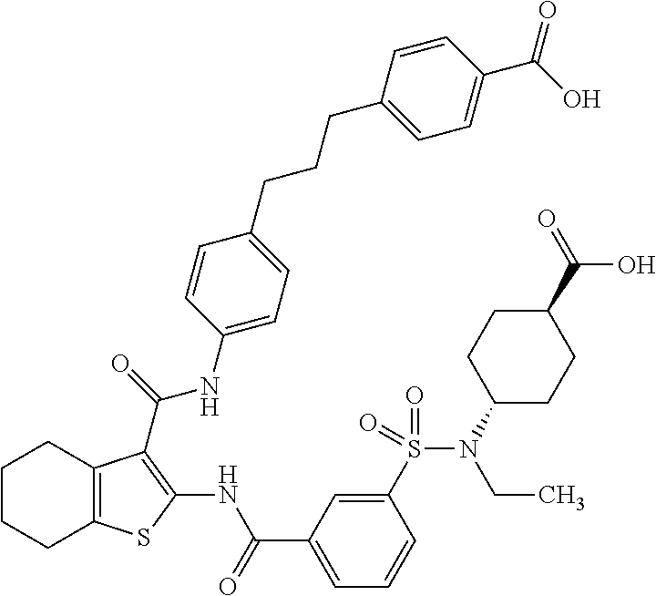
C1CCC2=C(C1)C(C(=O)NC1=CC=C(CCCC3=CC=C(C(O)=O)C=C3)C=C1)=C(NC(C1=CC=CC(S(N(C3CCC(C(=O)O)CC3)CC)(=O)=O)=C1)=O)S2
